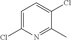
C1=C(Cl)N=C(C)C(Cl)=C1
